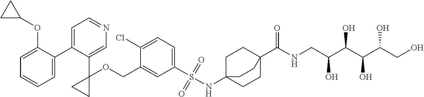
C1=C(C2=CC=NC=C2C2(OCC3=CC(S(=O)(=O)NC45CCC(C(NCC(C(C(C(CO)O)O)O)O)=O)(CC4)CC5)=CC=C3Cl)CC2)C(OC2CC2)=CC=C1
